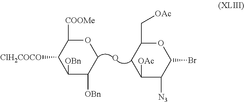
O.O1C([COOMe])C([ClH2COCO])C([OBn])C([OBn])C1.O1C(C[OAc])CC([OAc])C([N3])C1Br
